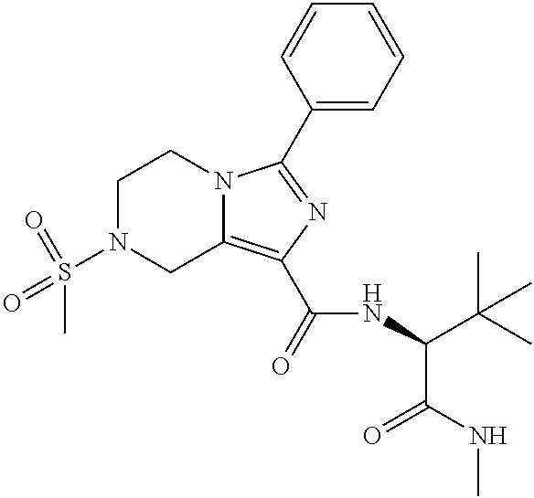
C1N(S(=O)(C)=O)CC2=C(C(=O)NC(C(C)(C)C)C(NC)=O)N=C(C3=CC=CC=C3)N2C1
